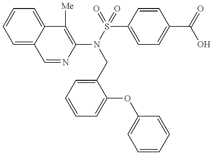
C1=NC(N(S(=O)(=O)C2=CC=C(C(=O)O)C=C2)CC2=CC=CC=C2OC2=CC=CC=C2)=C([Me])C2=CC=CC=C12
